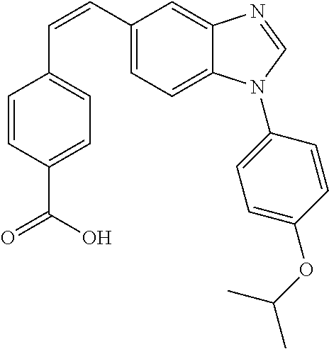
C(=CC1=CC=C2C(=C1)N=CN2C1=CC=C(OC(C)C)C=C1)C1=CC=C(C(O)=O)C=C1
